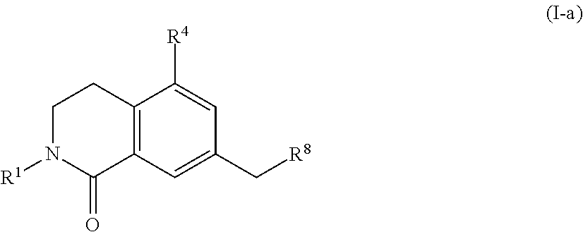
C12=C(C=C(C[R8])C=C1[R4])C(=O)N([R1])CC2
